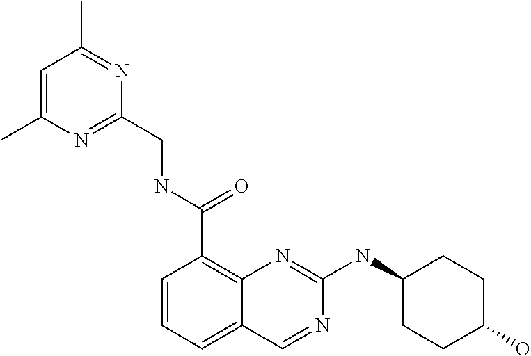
C1=CC=C2C(=C1C(NCC1=NC(C)=CC(C)=N1)=O)N=C(NC1CCC(O)CC1)N=C2
